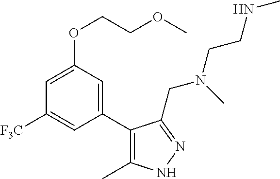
C1=C(OCCOC)C=C(C2=C(C)NN=C2CN(C)CCNC)C=C1[F3C]
